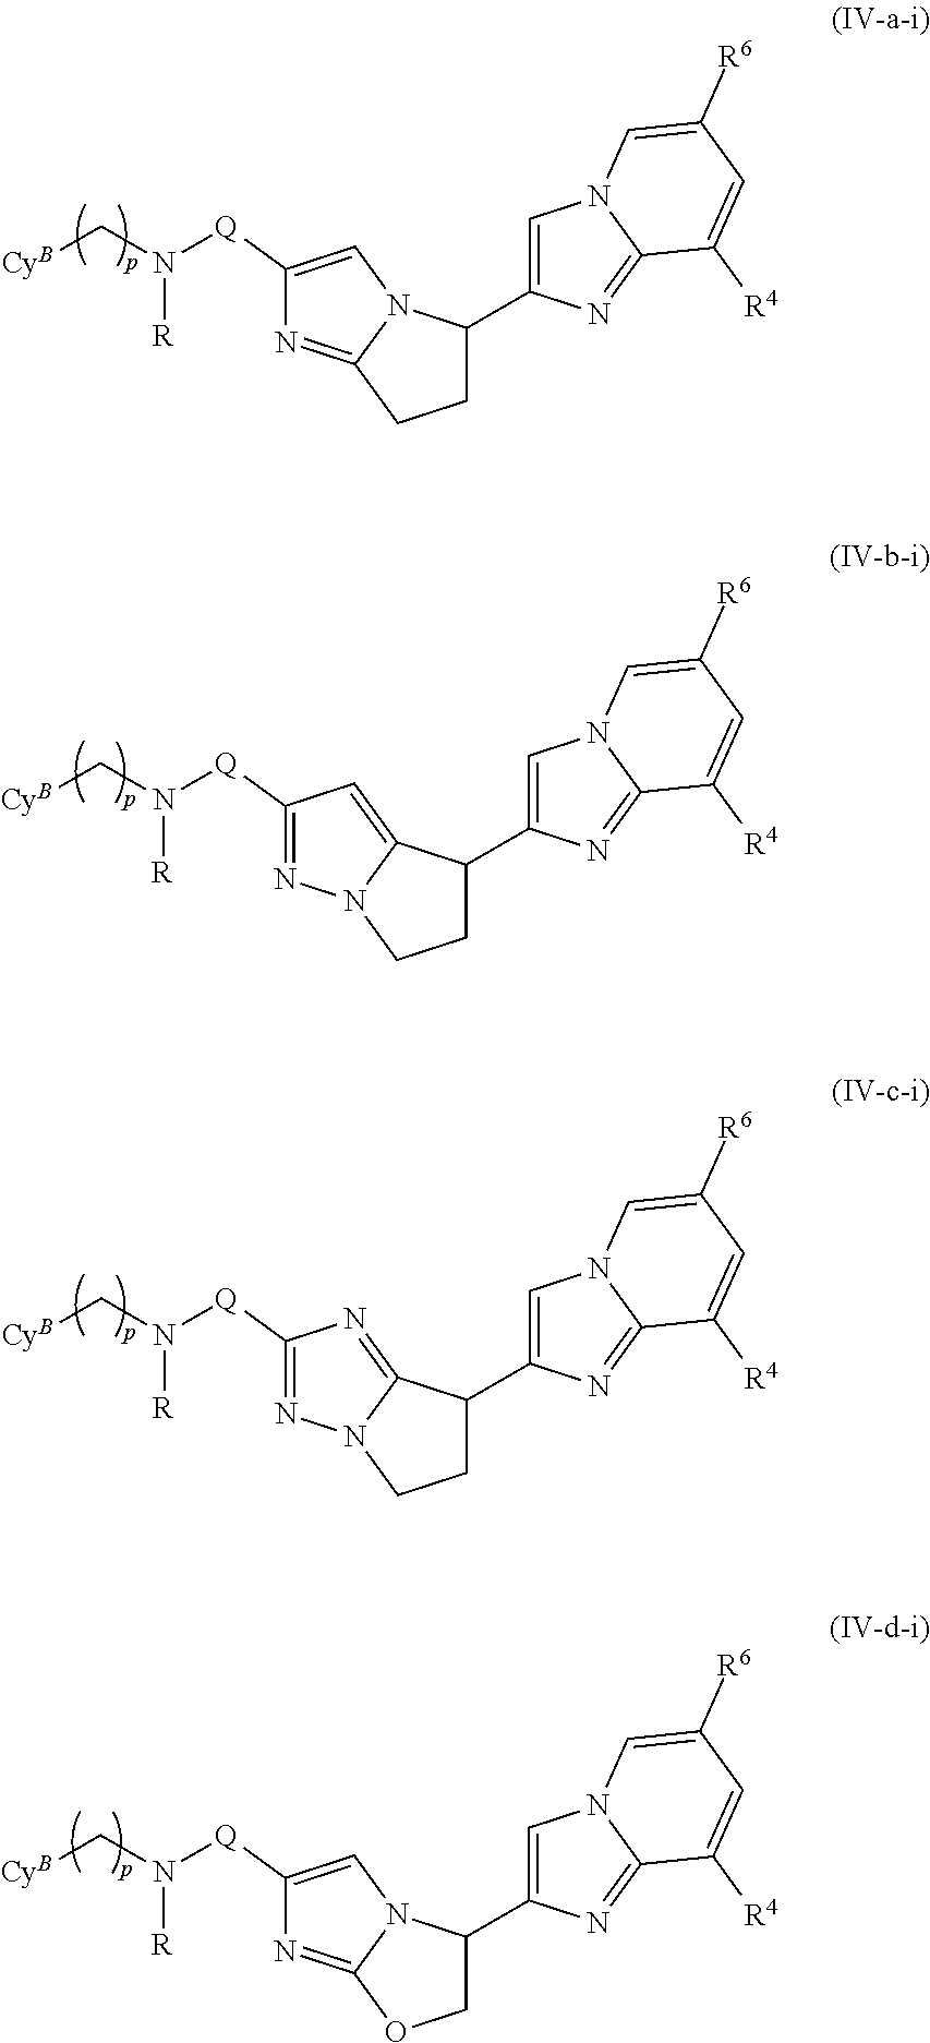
C1(C2CCC3=NC([Q]N(C[CyB])[R])=CN23)=CN2C(=N1)C([R4])=CC([R6])=C2.C1(C2CCN3N=C([Q]N(C[CyB])[R])C=C23)=CN2C(=N1)C([R4])=CC([R6])=C2.C1(C2CCN3N=C([Q]N(C[CyB])[R])N=C23)=CN2C(=N1)C([R4])=CC([R6])=C2.C1(C2COC3=NC([Q]N(C[CyB])[R])=CN23)=CN2C(=N1)C([R4])=CC([R6])=C2
